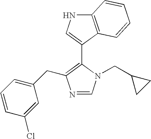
N1=CN(CC2CC2)C(C2=CNC3=C2C=CC=C3)=C1CC1=CC=CC(Cl)=C1
